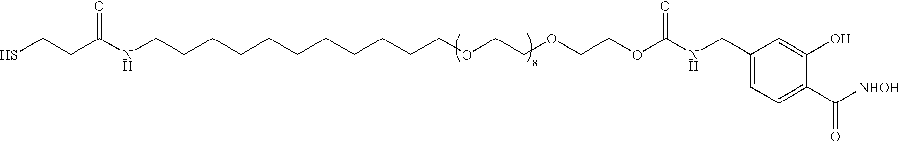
SCCC(NCCCCCCCCCCCOCCOCCOC(NCC1=CC=C(C([NHOH])=O)C(O)=C1)=O)=O
